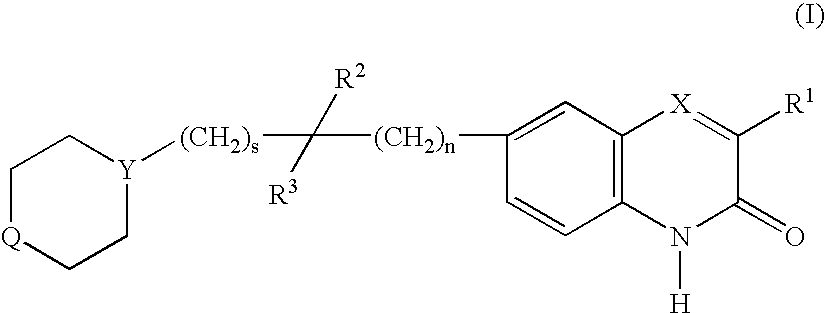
C1[Q]CC[Y]([(CH2)s]C([R2])([R3])[(CH2)n]C2=CC3=C(C=C2)N([H])C(=O)C([R1])=[X]3)C1
